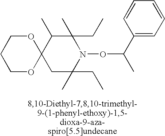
C12(C(C)C(C)(CC)N(OC(C)C3=CC=CC=C3)C(C)(CC)C1)OCCCO2
